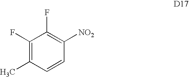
C1(F)=C(C)C=CC([NO2])=C1F
